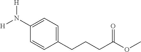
C1=CC(CCCC(OC)=O)=CC=C1N([H])[H]
